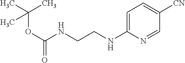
C1=C(NCCNC(OC(C)(C)C)=O)N=CC([CN])=C1
